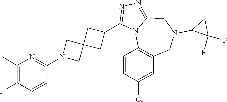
C1(F)=C(C)N=C(N2CC3(C2)CC(C2=NN=C4N2C2=C(CN(C5C(F)(F)C5)C4)C=C(Cl)C=C2)C3)C=C1
